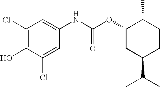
C1(Cl)=C(O)C(Cl)=CC(NC(OC2CC(C(C)C)CCC2C)=O)=C1
